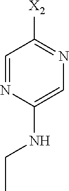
C1=C(NCC)N=CC([X2])=N1
